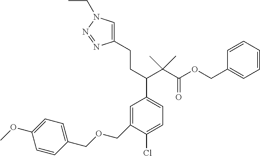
C1(COCC2=CC(C(CCC3=CN(CC)N=N3)C(C(OCC3=CC=CC=C3)=O)(C)C)=CC=C2Cl)=CC=C(OC)C=C1
